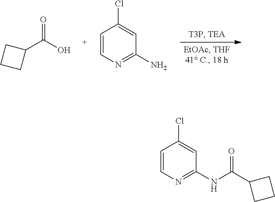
O=C(O)C1CCC1.C1=CN=C(N)C=C1Cl.C1=CN=C(NC(C2CCC2)=O)C=C1Cl
